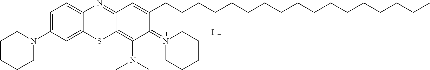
C1CCCN(C2=CC=C3C(=C2)SC2=C(N(C)C)C(=[N+]4CCCCC4)C(CCCCCCCCCCCCCCCCC)=CC2=N3)C1.[I-]
